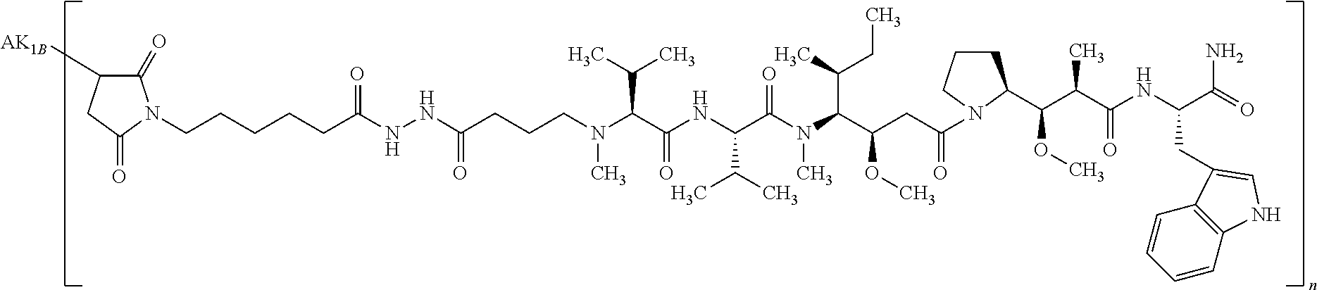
C1(=O)C([AK1B])CC(=O)N1CCCCCC(NNC(CCCN(C(C(NC(C(N(C(C(CC(=O)N1CCCC1C(C(C(NC(C(N)=O)CC1=CNC2=C1C=CC=C2)=O)C)OC)OC)C(CC)C)C)=O)C(C)C)=O)C(C)C)C)=O)=O
